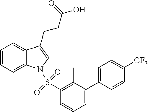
C1=CC=C2C(=C1)C(CCC(O)=O)=CN2S(C1=C(C)C(C2=CC=C([CF3])C=C2)=CC=C1)(=O)=O
